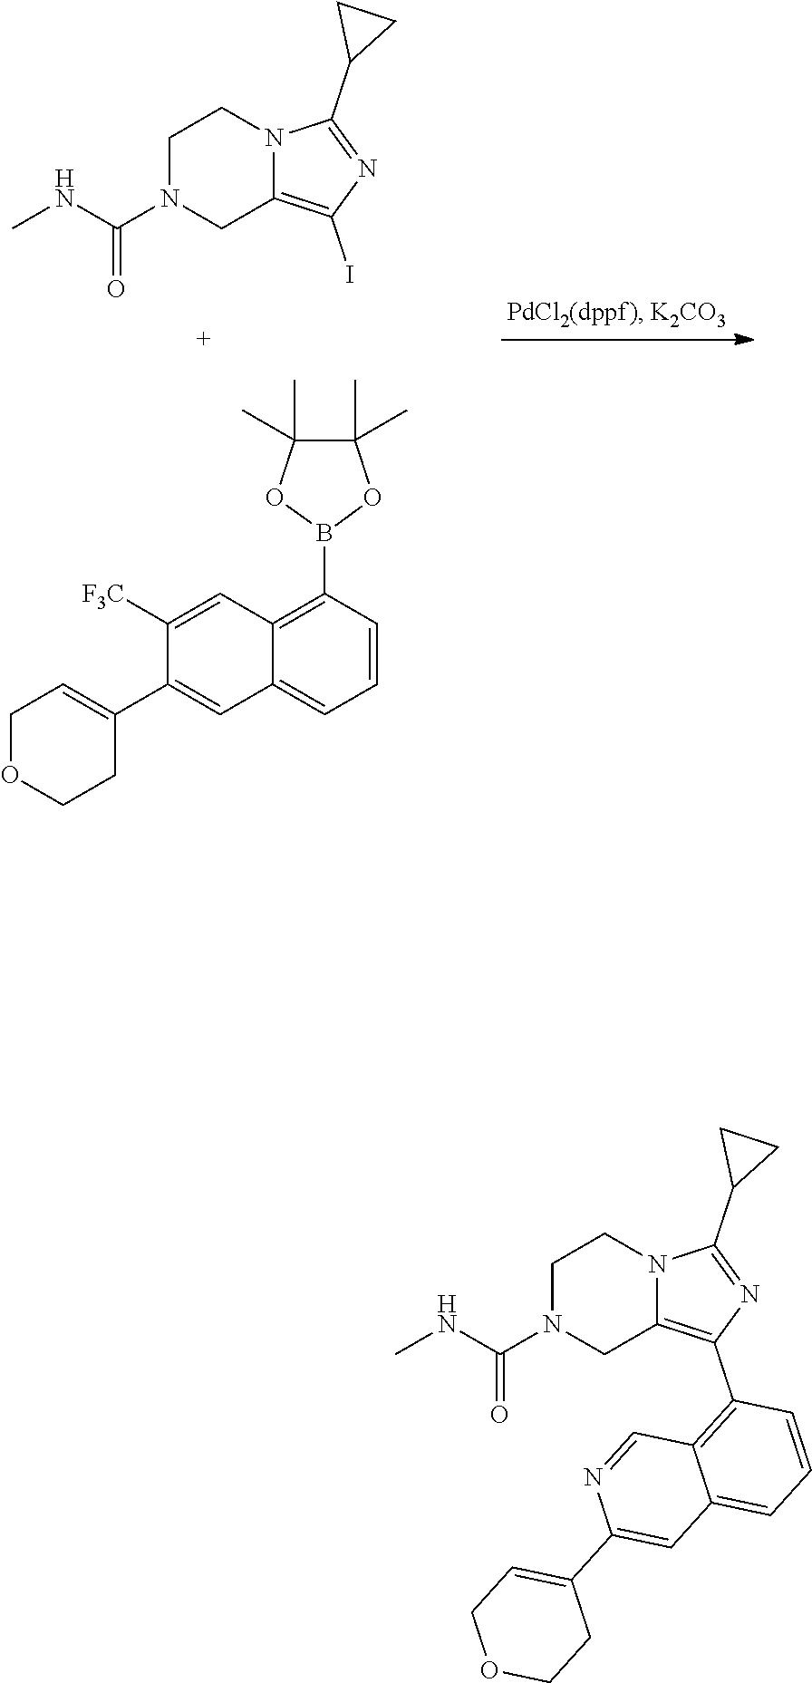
C12=C(B3OC(C)(C)C(C)(C)O3)C=CC=C1C=C(C1=CCOCC1)C([F3C])=C2.C1N(C(NC)=O)CC2=C(I)N=C(C3CC3)N2C1.C1N(C(NC)=O)CC2=C(C3=C4C(=CC=C3)C=C(C3=CCOCC3)N=C4)N=C(C3CC3)N2C1
